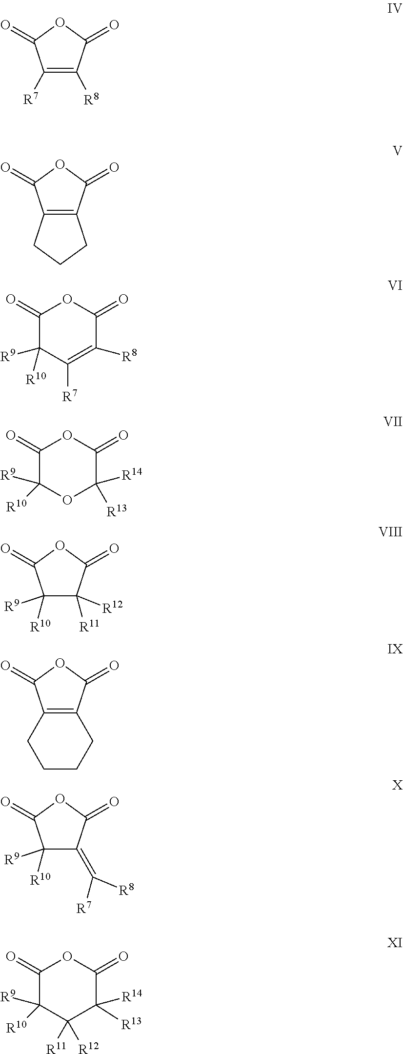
C1([R7])=C([R8])C(=O)OC1=O.C1(=O)C([R9])([R10])C([R7])=C([R8])C(=O)O1.C1(=O)C([R9])([R10])OC([R14])([R13])C(=O)O1.C12=C(C(=O)OC1=O)CCC2.[R10]C1([R9])C([R11])([R12])C(=O)OC1=O.C1CCCC2=C1C(=O)OC2=O.[R10]C1([R9])C(=C([R7])[R8])C(=O)OC1=O.C1(=O)C([R9])([R10])C([R11])([R12])C([R14])([R13])C(=O)O1
